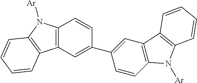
C12=C(C=C(C3=CC4=C(C=C3)N([Ar])C3=C4C=CC=C3)C=C1)C1=C(N2[Ar])C=CC=C1
